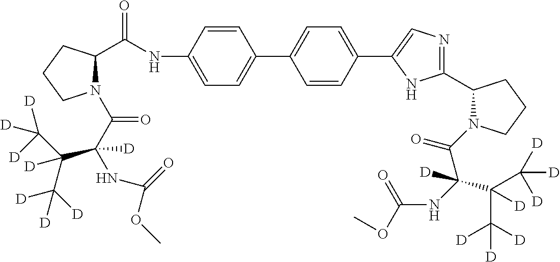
C1=CC(NC(C2CCCN2C(C(NC(=O)OC)([D])C(C([D])([D])[D])([D])C([D])([D])[D])=O)=O)=CC=C1C1=CC=C(C2=CN=C(C3N(C(C(NC(OC)=O)([D])C(C([D])([D])[D])(C([D])([D])[D])[D])=O)CCC3)N2)C=C1
